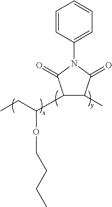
C1=CC(N2C(=O)C(C(CC)OCCCC)C(C)C2=O)=CC=C1
